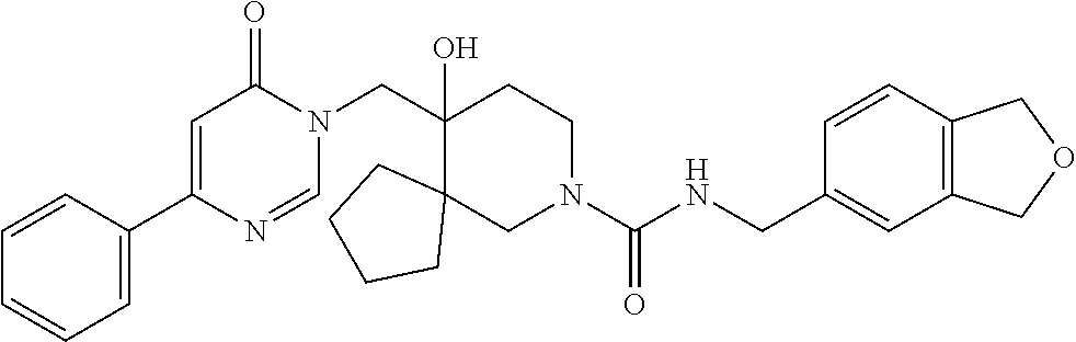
C1(CN2C(=O)C=C(C3=CC=CC=C3)N=C2)(O)C2(CN(C(NCC3=CC4=C(C=C3)COC4)=O)CC1)CCCC2
